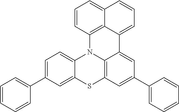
C1=C(C2=CC=CC=C2)C=C2C(=C1)N1C3=C(C=C(C4=CC=CC=C4)C=C3C3=CC=CC4=CC=CC1=C43)S2
